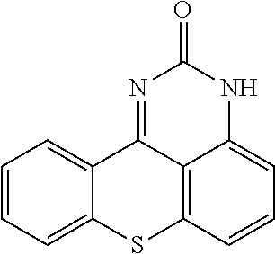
C1=CC=C2C(=C1)C1=NC(=O)NC3=CC=CC(=C13)S2
